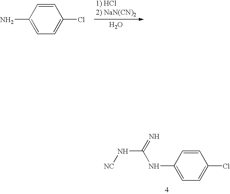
O.C1=CC(N)=CC=C1Cl.C1=CC(NC(N[NC])=N)=CC=C1Cl
